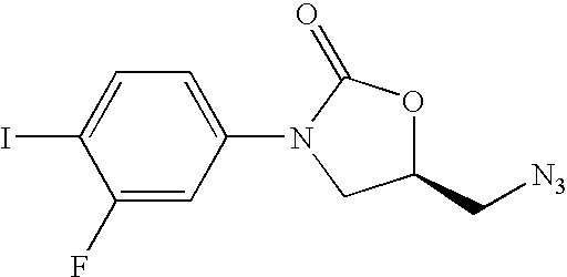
C1=C(N2C(=O)OC(C[N3])C2)C=C(F)C(I)=C1
